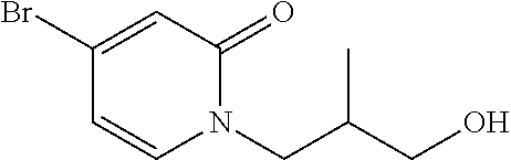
BrC1=CC(=O)N(CC(CO)C)C=C1
